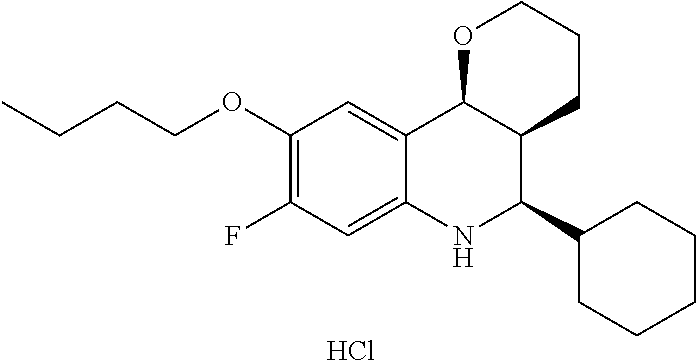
C12=CC(OCCCC)=C(F)C=C1NC(C1CCCCC1)C1C2OCCC1.Cl
